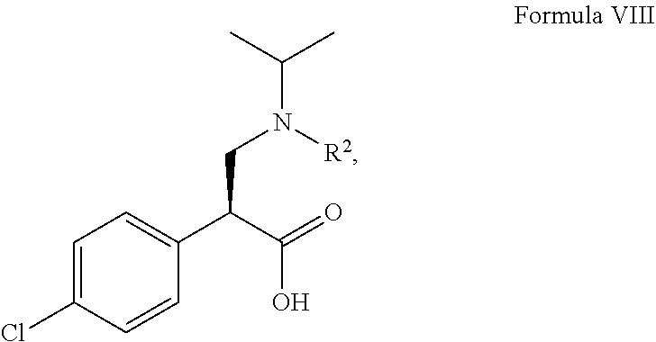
C1=C(Cl)C=CC(C(CN([R2])C(C)C)C(O)=O)=C1
